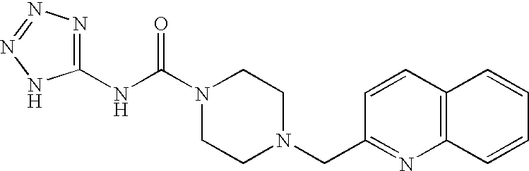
N(C(N1CCN(CC2=NC3=C(C=C2)C=CC=C3)CC1)=O)C1=NN=NN1
